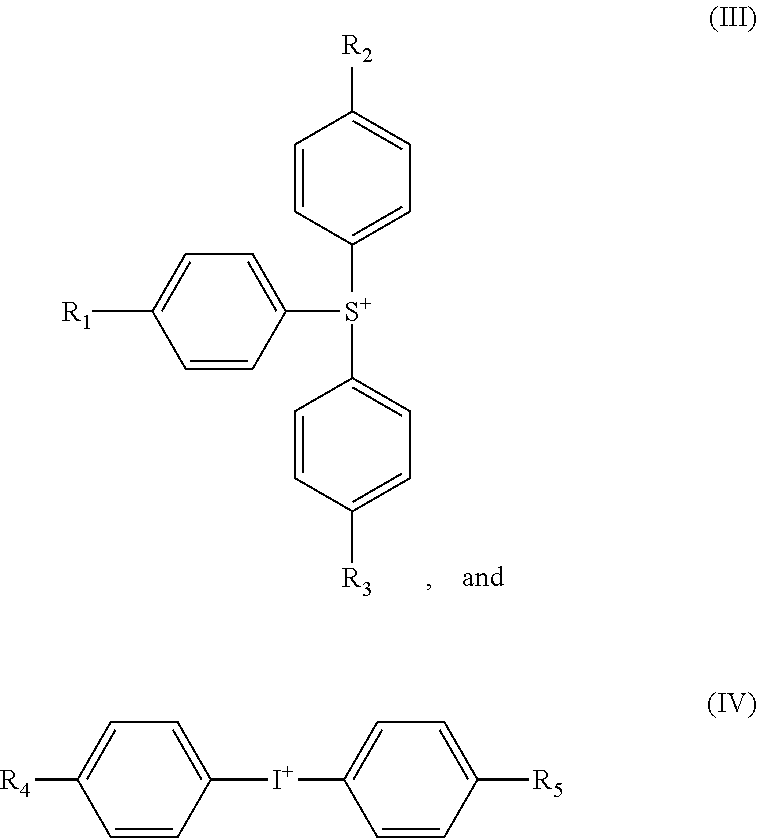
C1([S+](C2=CC=C([R3])C=C2)C2=CC=C([R1])C=C2)=CC=C([R2])C=C1.C1([I+]C2=CC=C([R5])C=C2)=CC=C([R4])C=C1
